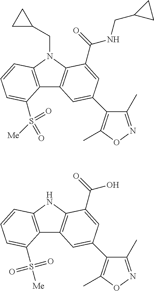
C12=C(N(CC3CC3)C3=C1C=C(C1=C(C)ON=C1C)C=C3C(=O)NCC1CC1)C=CC=C2S([Me])(=O)=O.C12=C(NC3=C1C=C(C1=C(C)ON=C1C)C=C3C(=O)O)C=CC=C2S([Me])(=O)=O
